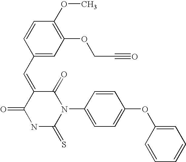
C1=CC(C=C2C(=O)NC(=S)N(C3=CC=C(OC4=CC=CC=C4)C=C3)C2=O)=CC(OCC#O)=C1OC
